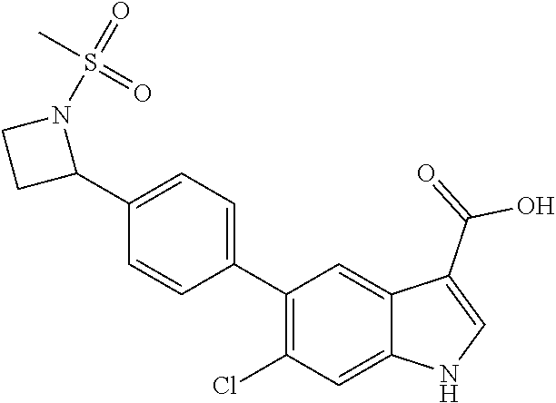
C1(C2=CC=C(C3N(S(C)(=O)=O)CC3)C=C2)=C(Cl)C=C2C(=C1)C(C(=O)O)=CN2
